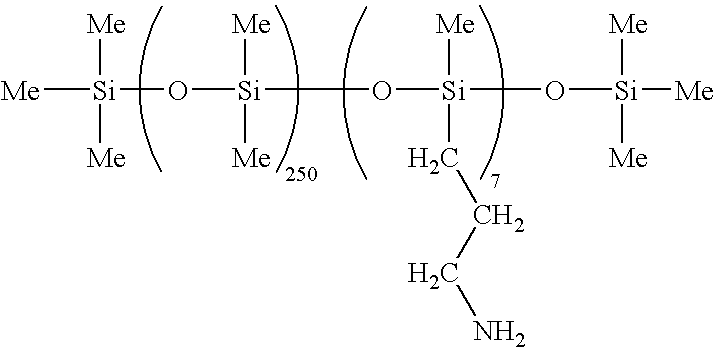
[Me][Si](O[Si](O[Si](O[Si]([Me])([Me])[Me])([Me])CCCN)([Me])[Me])([Me])[Me]
